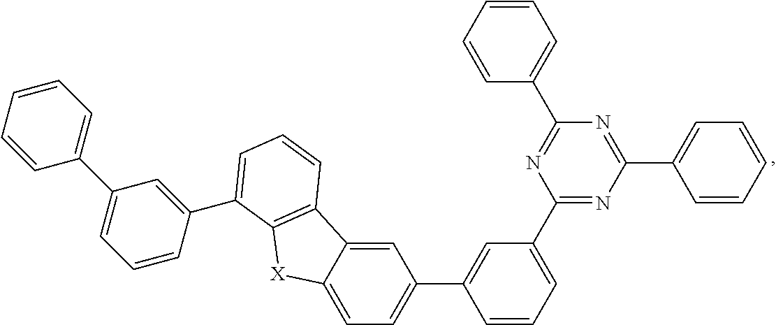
C1=C2C(=CC=C1C1=CC(C3=NC(C4=CC=CC=C4)=NC(C4=CC=CC=C4)=N3)=CC=C1)[X]C1=C2C=CC=C1C1=CC(C2=CC=CC=C2)=CC=C1
